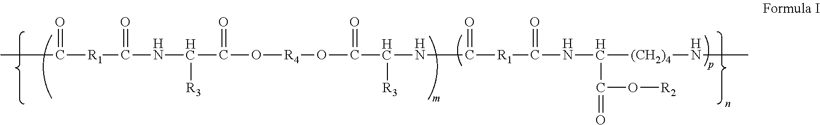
CC(=O)[R1]C(NC([R3])C(O[R4]OC(C(NC([R1]C(NC([(CH2)4]NC)C(=O)O[R2])=O)=O)[R3])=O)=O)=O
